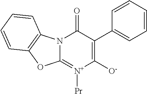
N12C(=[N+]([Pr])C([O-])=C(C3=CC=CC=C3)C1=O)OC1=C2C=CC=C1
